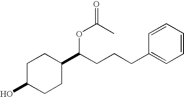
OC1CCC(C(CCCC2=CC=CC=C2)OC(C)=O)CC1
